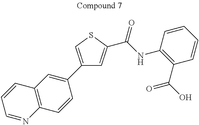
C1(C2=CC3=C(C=C2)N=CC=C3)=CSC(C(=O)NC2=C(C(=O)O)C=CC=C2)=C1
